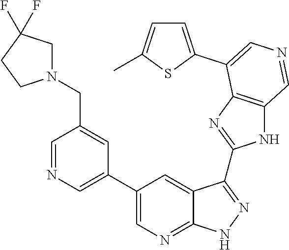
C1=NC=C(C2=CN=C3C(=C2)C(C2=NC4=C(N2)C=NC=C4C2=CC=C(C)S2)=NN3)C=C1CN1CC(F)(F)CC1
